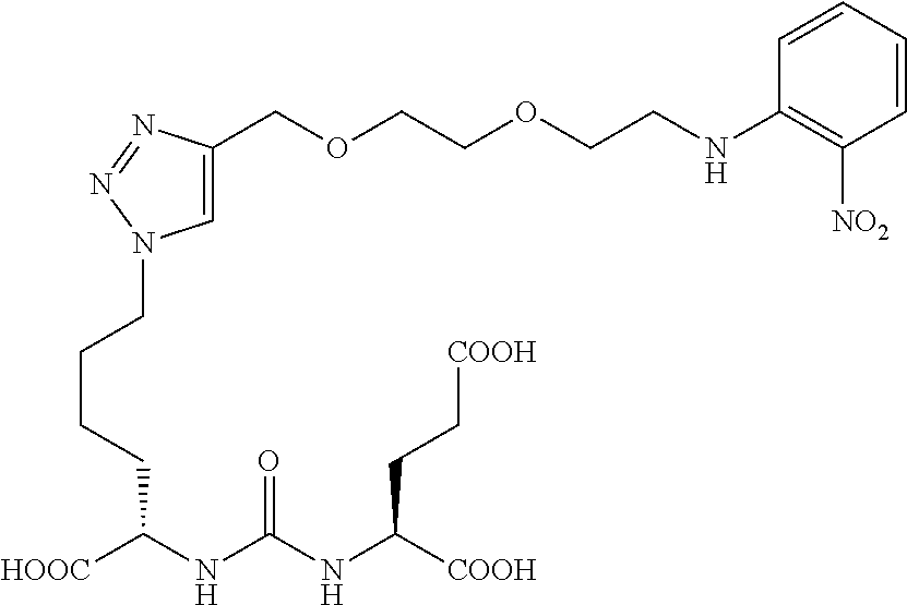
C1=C(COCCOCCNC2=C([NO2])C=CC=C2)N=NN1CCCCC([HOOC])NC(NC([COOH])CC[COOH])=O
